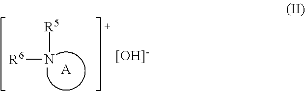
[A].[R5]N[R6]
